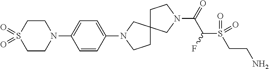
C1=CC(N2CC3(CCN(C(=O)C(S(CCN)(=O)=O)F)C3)CC2)=CC=C1N1CCS(=O)(=O)CC1
